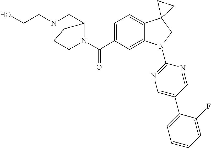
OCCN1C2CN(C(C3=CC=C4C(=C3)N(C3=NC=C(C5=CC=CC=C5F)C=N3)CC43CC3)=O)C(C1)C2
